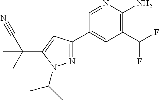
N1=C(C2=CC(C(F)F)=C(N)N=C2)C=C(C(C)(C)C#N)N1C(C)C
